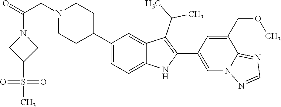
C1(C2CCN(CC(N3CC(S(=O)(=O)C)C3)=O)CC2)=CC=C2C(=C1)C(C(C)C)=C(C1=CN3C(=NC=N3)C(COC)=C1)N2
